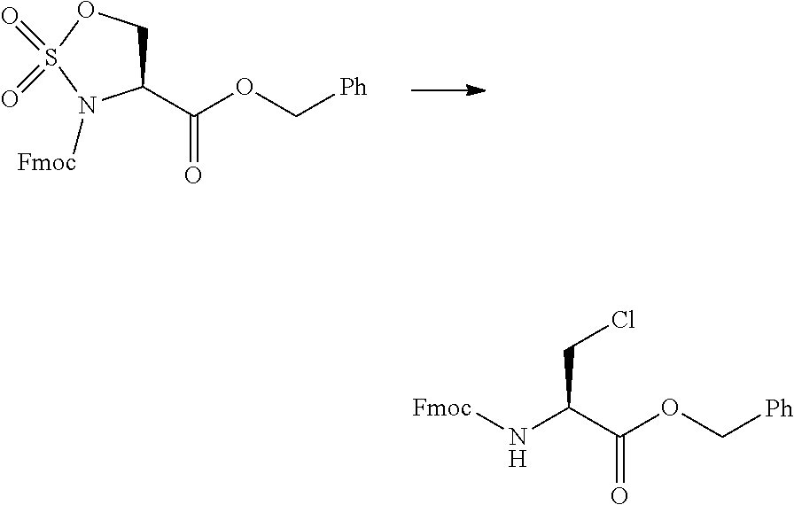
C1(C(OC[Ph])=O)COS(=O)(=O)N1[Fmoc].C(CCl)(C(OC[Ph])=O)N[Fmoc]
